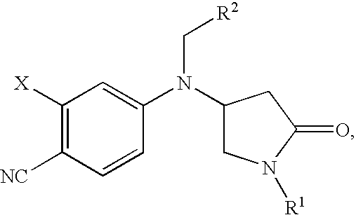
C1([X])=C([NC])C=CC(N(C2CN([R1])C(=O)C2)C[R2])=C1
